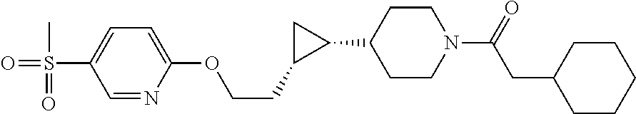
C1=NC(OCCC2C(C3CCN(C(=O)CC4CCCCC4)CC3)C2)=CC=C1S(=O)(C)=O
